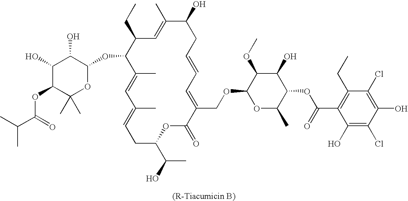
CCC1C(OC2C(O)C(O)C(OC(C(C)C)=O)C(C)(C)O2)C(C)=CC(C)=CCC(C(C)O)OC(=O)C(COC2OC(C)C(OC(C3=C(CC)C(Cl)=C(O)C(Cl)=C3O)=O)C(O)C2OC)=CC=CCC(O)C(C)=C1
